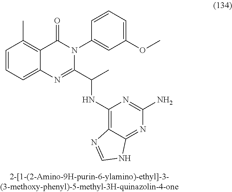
C1=CC=C2C(=C1C)C(=O)N(C1=CC(OC)=CC=C1)C(C(C)NC1=C3C(=NC(N)=N1)NC=N3)=N2
